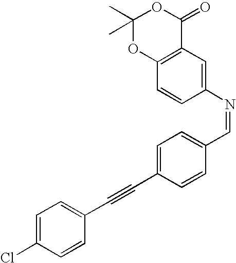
C1(N=CC2=CC=C(C#CC3=CC=C(Cl)C=C3)C=C2)=CC2=C(C=C1)OC(C)(C)OC2=O
